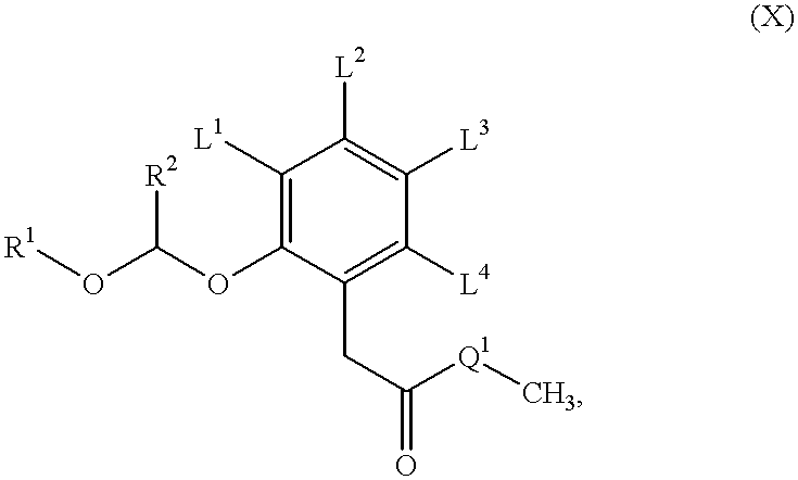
[R2]C(OC1=C([L1])C([L2])=C([L3])C([L4])=C1CC([Q1]C)=O)O[R1]
